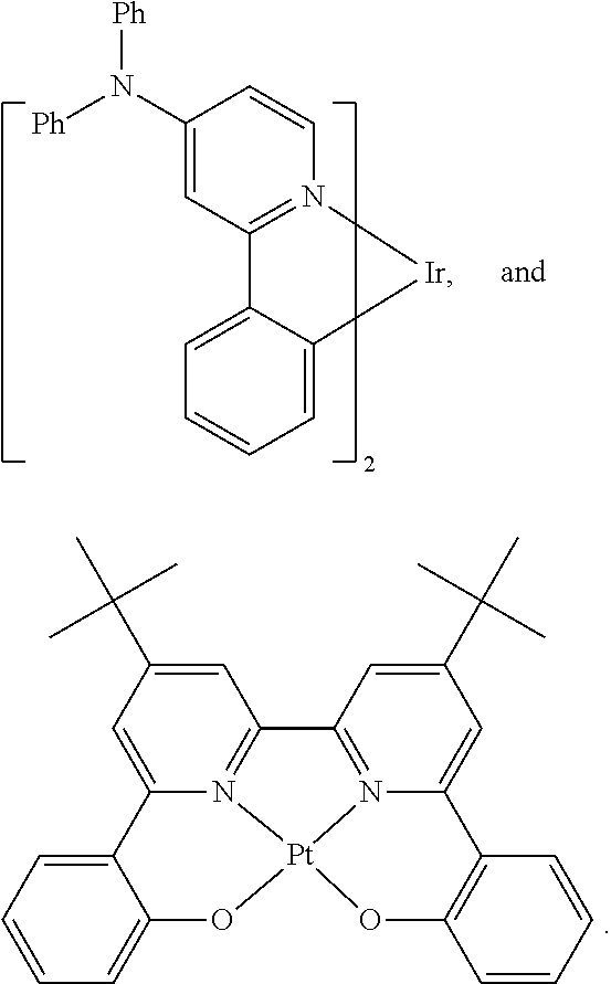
C1(N([Ph])[Ph])=CC2=N(C=C1)[Ir]C1=CC=CC=C21.C1=C(C(C)(C)C)C=C2N3=C1C1=N4C(=CC(C(C)(C)C)=C1)C1=C(C=CC=C1)O[Pt]34OC1=CC=CC=C21
